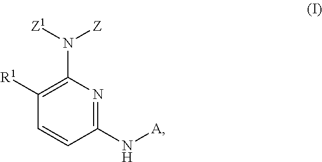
C1([R1])=C(N([Z1])[Z])N=C(N[A])C=C1
